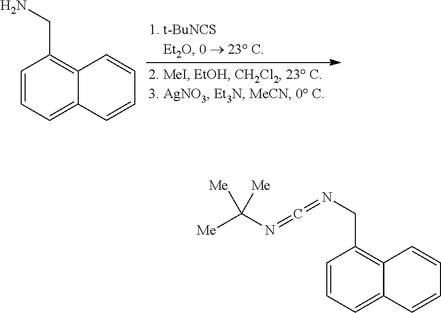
C1=CC=C2C(=C1CN)C=CC=C2.C1=CC=C2C(=C1CN=C=NC([Me])([Me])[Me])C=CC=C2
